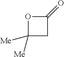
O1C([Me])([Me])CC1=O
